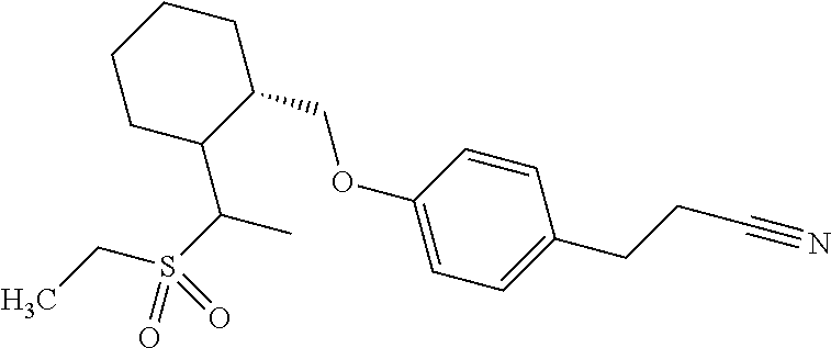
C1CC(C(S(=O)(CC)=O)C)C(COC2=CC=C(CCC#N)C=C2)CC1
